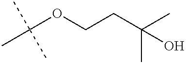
CC(OCCC(C)(C)O)(C)C
